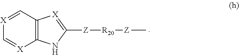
C12=C(NC([Z][R20][Z]C)=[X]1)[X]=C[X]=C2
